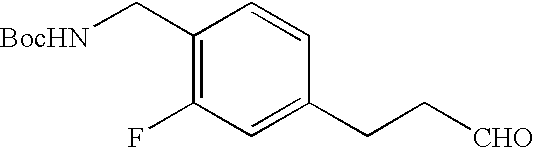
C1(C[BocHN])=C(F)C=C(CC[CHO])C=C1
